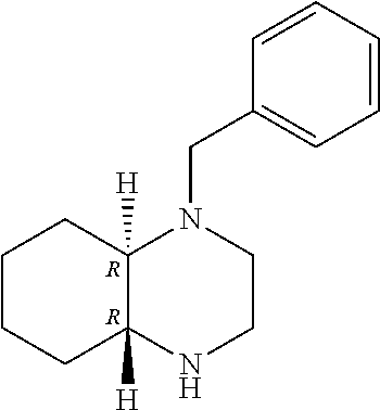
C1CCC2([H])C([H])(C1)N(CC1=CC=CC=C1)CCN2.[R].[R]
